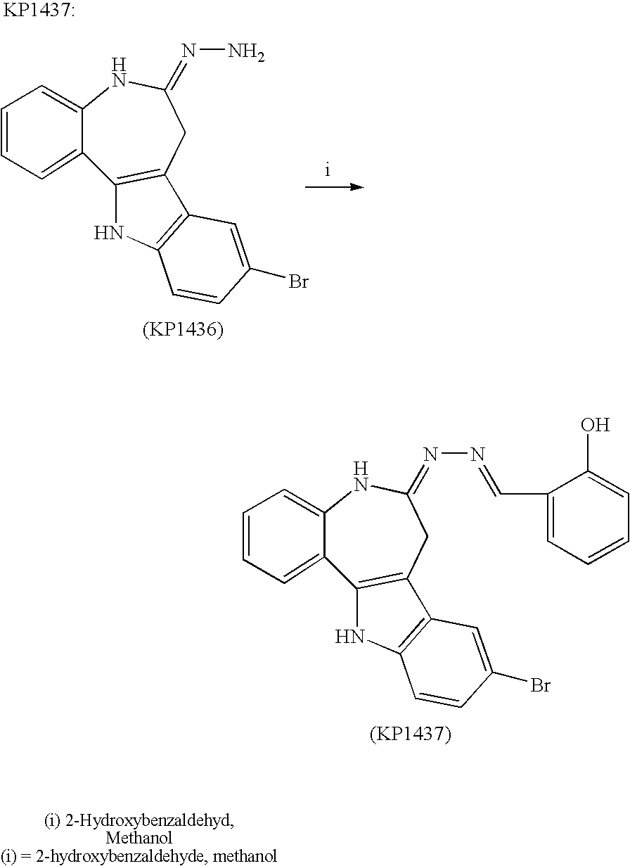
C1=CC=C2C(=C1)NC(=NN)CC1=C2NC2=C1C=C(Br)C=C2.C1=CC=C2C(=C1)NC(=NN=CC1=CC=CC=C1O)CC1=C2NC2=C1C=C(Br)C=C2
